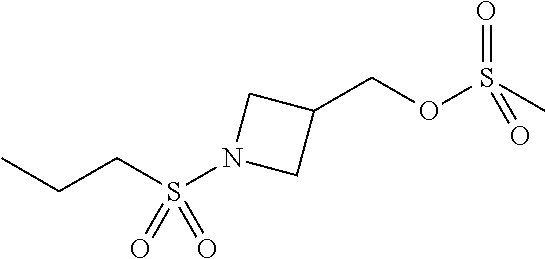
C(C1CN(S(=O)(CCC)=O)C1)OS(C)(=O)=O
